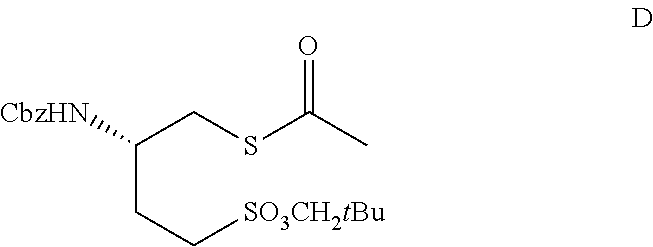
C(CC[SO3CH2tBu])(CSC(C)=O)[CbzHN]
